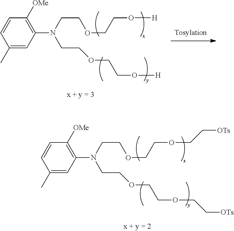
C1(C)=CC(N(CCOCCOCC[OTs])CCOCCOCC[OTs])=C([OMe])C=C1.C1(C)=CC(N(CCOCCO[H])CCOCCO[H])=C([OMe])C=C1
